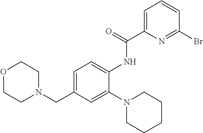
C1=C(NC(=O)C2=CC=CC(Br)=N2)C(N2CCCCC2)=CC(CN2CCOCC2)=C1
